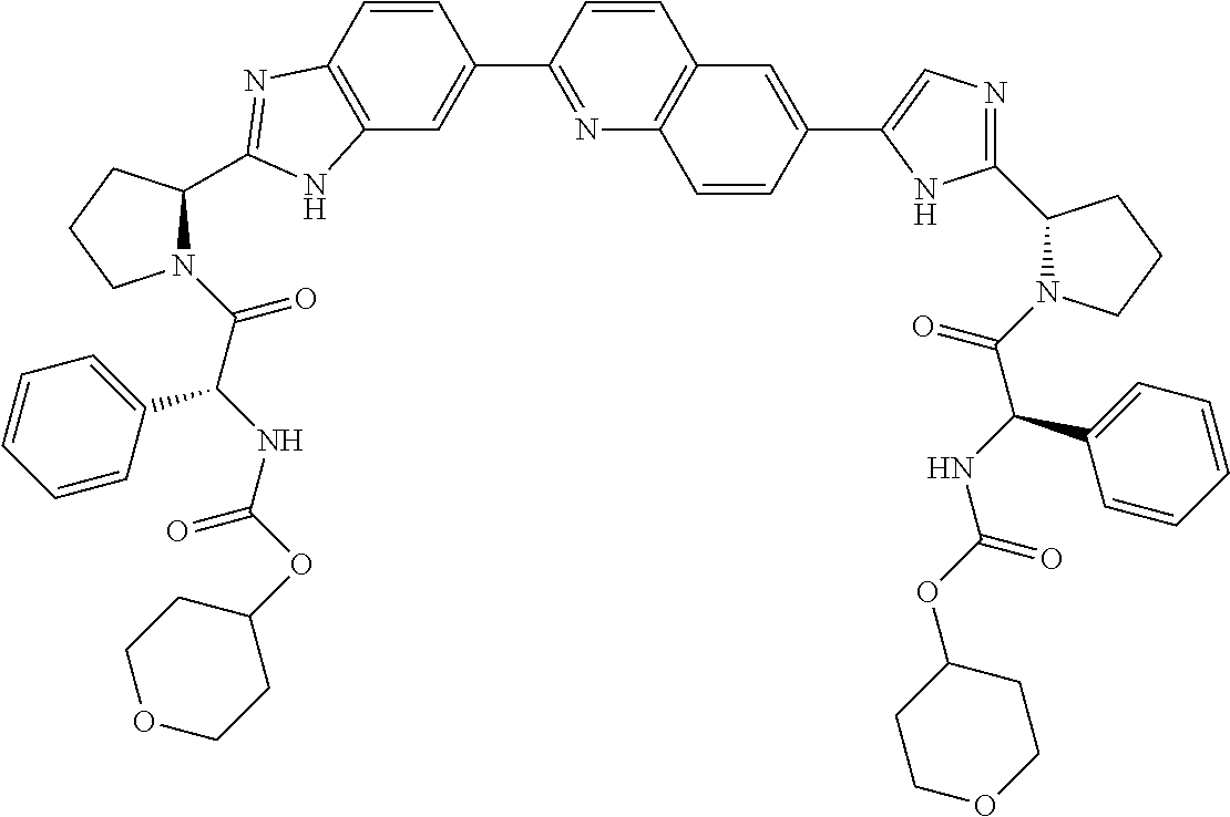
C1(C2=CC3=C(C=C2)N=C(C2N(C(C(NC(=O)OC4CCOCC4)C4=CC=CC=C4)=O)CCC2)N3)=NC2=C(C=C1)C=C(C1=CN=C(C3N(C(C(NC(OC4CCOCC4)=O)C4=CC=CC=C4)=O)CCC3)N1)C=C2
